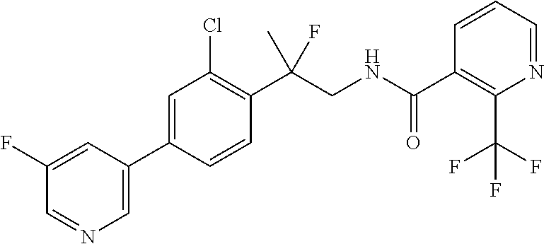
C1(C2=CN=CC(F)=C2)=CC(Cl)=C(C(F)(C)CNC(C2=C(C(F)(F)F)N=CC=C2)=O)C=C1
